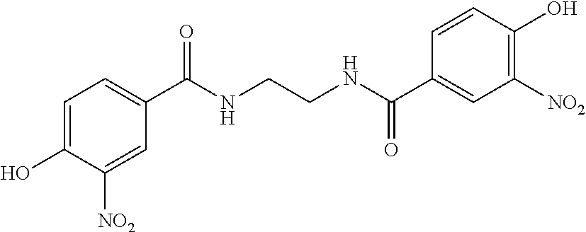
C1=C(O)C([NO2])=CC(C(NCCNC(C2=CC([NO2])=C(O)C=C2)=O)=O)=C1
